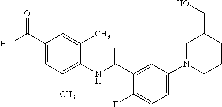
C1(C(O)=O)=CC(C)=C(NC(C2=CC(N3CCCC(CO)C3)=CC=C2F)=O)C(C)=C1
